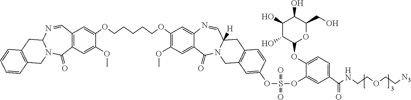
C(CCCOC1=C(OC)C=C2C(=C1)N=CC1([H])N(C2=O)CC2=C(C1)C=CC(OS(OC1=CC(C(NCCOCC[N3])=O)=CC=C1OC1OC(CO)C(O)C(O)C1O)(=O)=O)=C2)COC1=CC2=C(C=C1OC)C(=O)N1C(N=C2)CC2=C(C1)C=CC=C2
